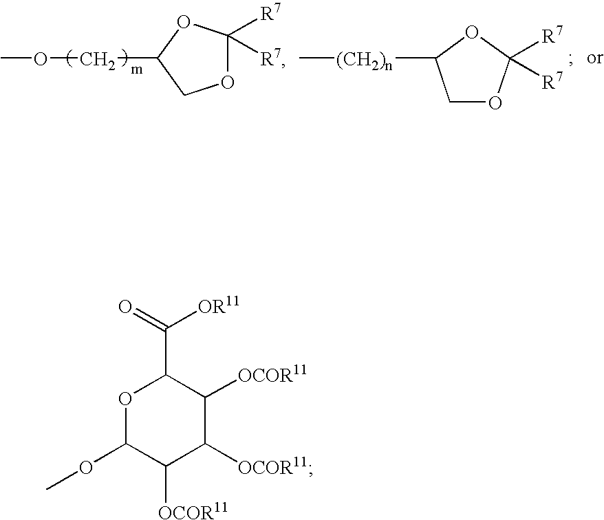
O1C([R7])([R7])OC(COC)C1.[(CH2)n](C)C1COC([R7])([R7])O1.O1C(OC)C([OCOR11])C([OCOR11])C([OCOR11])C1C(=O)[OR11]
